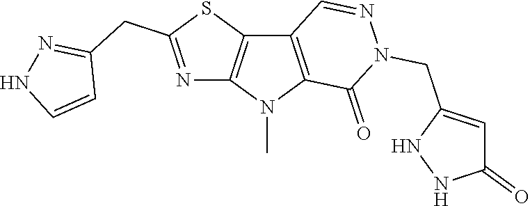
C12=C(N(C)C3=C1C=NN(CC1=CC(=O)NN1)C3=O)N=C(CC1=NNC=C1)S2
